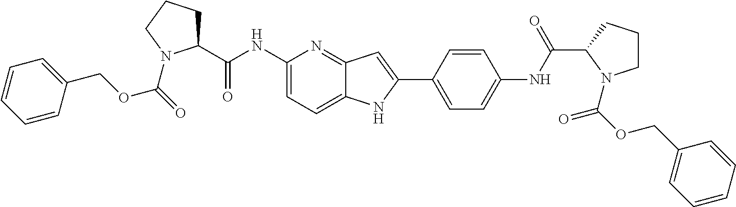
C1(COC(=O)N2C(C(NC3=CC=C4C(=N3)C=C(C3=CC=C(NC(=O)C5CCCN5C(=O)OCC5=CC=CC=C5)C=C3)N4)=O)CCC2)=CC=CC=C1
